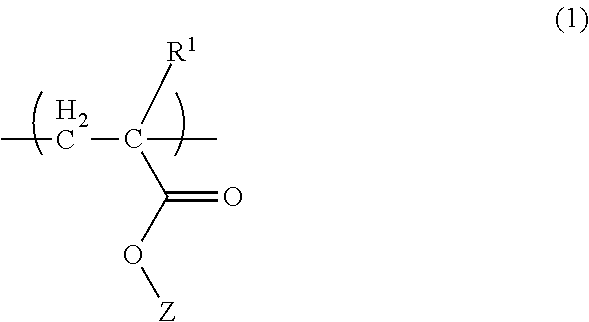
C([R1])(C(O[Z])=O)(CC)C
